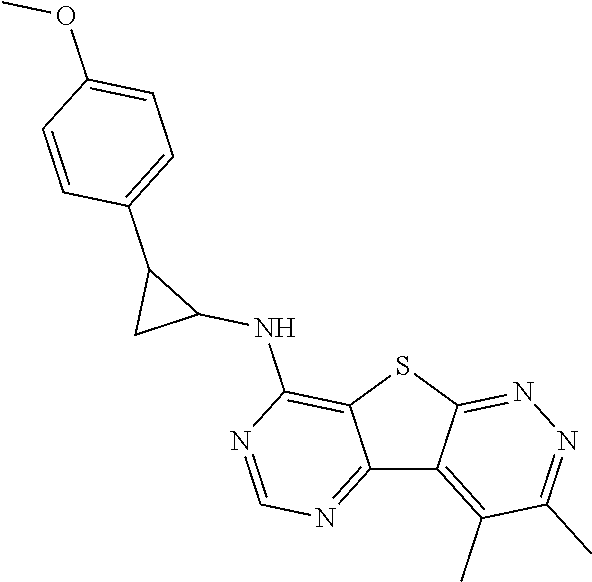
C12=NC=NC(NC3C(C4=CC=C(OC)C=C4)C3)=C1SC1=NN=C(C)C(C)=C21
